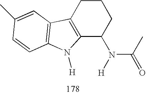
C12=C(CCCC1N([H])C(C)=O)C1=C(N2[H])C=CC(C)=C1
